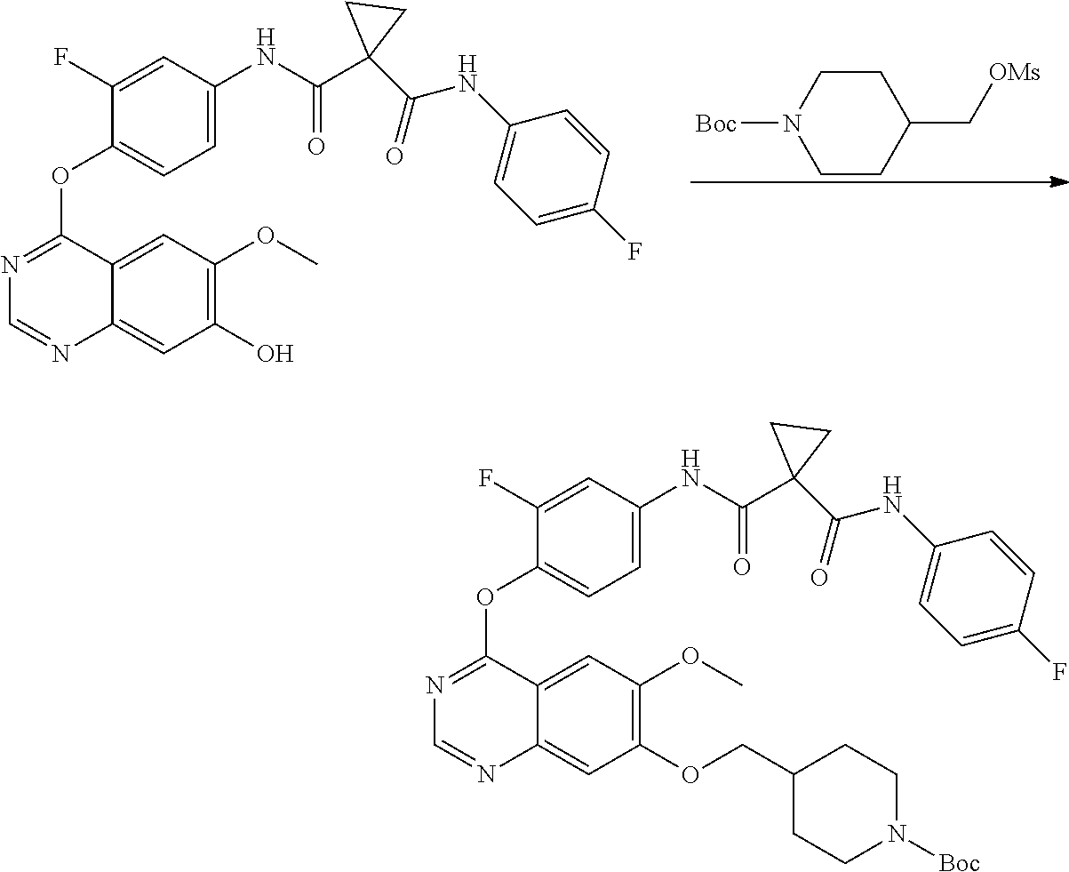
C1CC(C[OMs])CCN1[Boc].C1=C(NC(C2(C(NC3=CC=C(F)C=C3)=O)CC2)=O)C=C(F)C(OC2=NC=NC3=CC(O)=C(OC)C=C23)=C1.C1=C(NC(C2(C(NC3=CC=C(F)C=C3)=O)CC2)=O)C=C(F)C(OC2=NC=NC3=CC(OCC4CCN([Boc])CC4)=C(OC)C=C23)=C1
